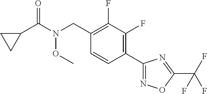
C1(CN(C(C2CC2)=O)OC)=C(F)C(F)=C(C2=NOC(C(F)(F)F)=N2)C=C1
